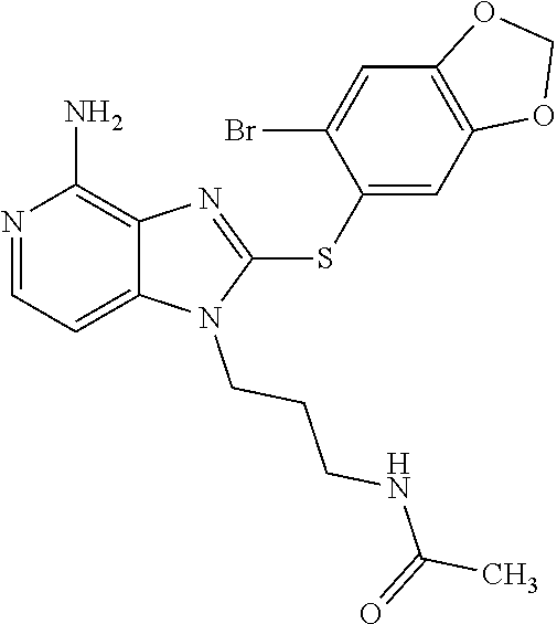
C12=CC=NC(N)=C1N=C(SC1=CC3=C(C=C1Br)OCO3)N2CCCNC(C)=O
